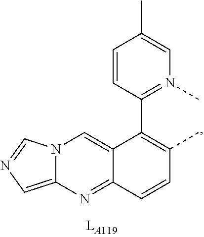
C12=NC3=CN=CN3C=C1C(C1=N(C)C=C(C)C=C1)=C(C)C=C2
